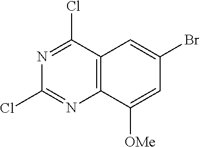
N1=C(Cl)C2=C(N=C1Cl)C([OMe])=CC(Br)=C2
